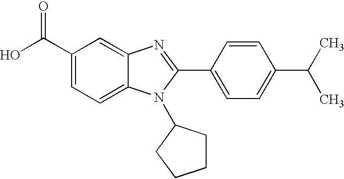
C1(C(O)=O)=CC=C2C(=C1)N=C(C1=CC=C(C(C)C)C=C1)N2C1CCCC1
